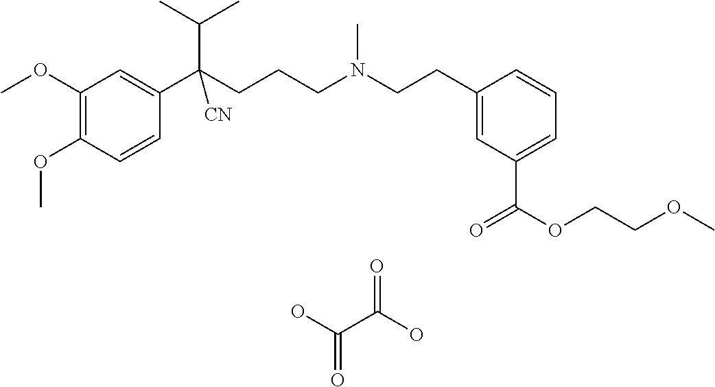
C1(OC)=C(OC)C=CC(C(CCCN(CCC2=CC(C(OCCOC)=O)=CC=C2)C)(C(C)C)[CN])=C1.OC(C(O)=O)=O
